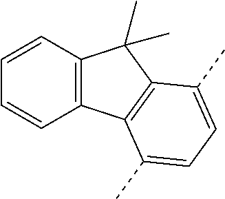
C1=CC=CC2=C1C(C)(C)C1=C2C(C)=CC=C1C
